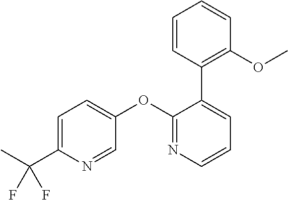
C1=C(C(F)(F)C)N=CC(OC2=NC=CC=C2C2=C(OC)C=CC=C2)=C1
